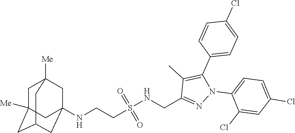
C1C2([Me])CC3CC(NCCS(=O)(=O)NCC4=NN(C5=CC=C(Cl)C=C5Cl)C(C5=CC=C(Cl)C=C5)=C4C)(CC1([Me])C3)C2
